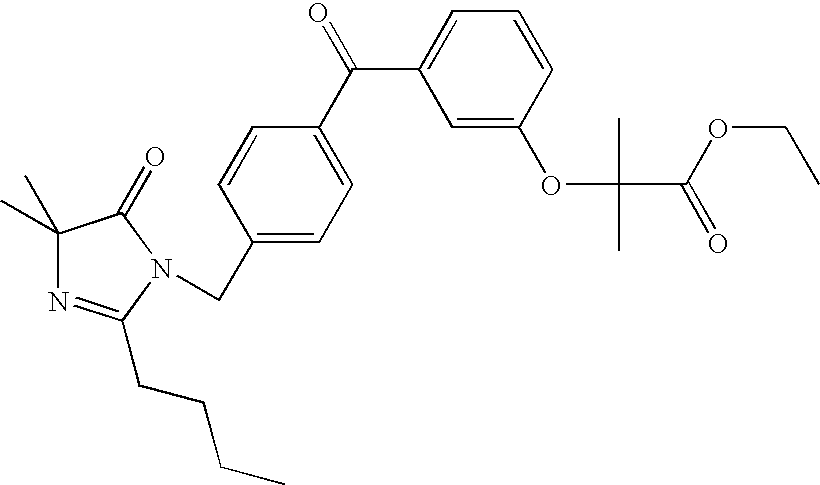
C1(C)(C)N=C(CCCC)N(CC2=CC=C(C(=O)C3=CC=CC(OC(C)(C)C(OCC)=O)=C3)C=C2)C1=O
